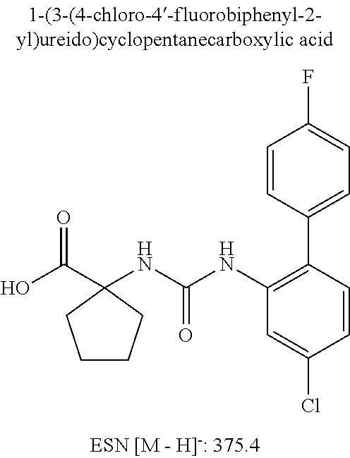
OC(C1(NC(NC2=C(C3=CC=C(F)C=C3)C=CC(Cl)=C2)=O)CCCC1)=O
